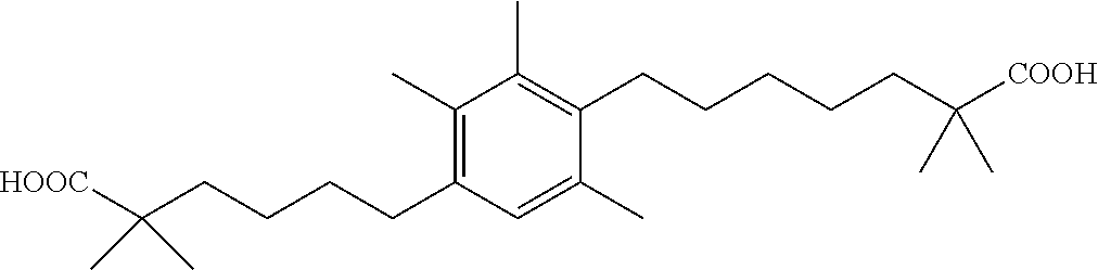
C1(CCCCC(C)(C)[HOOC])=C(C)C(C)=C(CCCCCC(C)(C)[COOH])C(C)=C1
